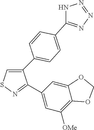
C1(C2=CC=C(C3=NN=NN3)C=C2)=CSN=C1C1=CC([OMe])=C2C(=C1)OCO2
